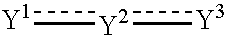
[Y1]:[Y2]:[Y3]
